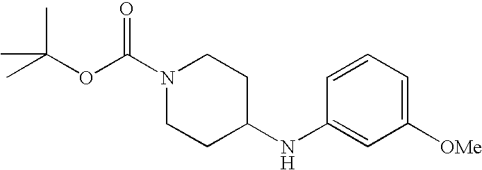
O(C(C)(C)C)C(N1CCC(NC2=CC([OMe])=CC=C2)CC1)=O
